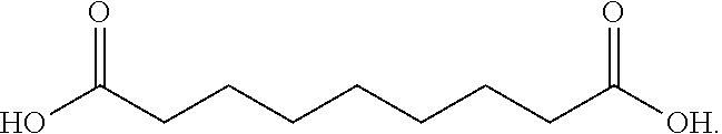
OC(CCCCCCCC([OH])=O)=O
